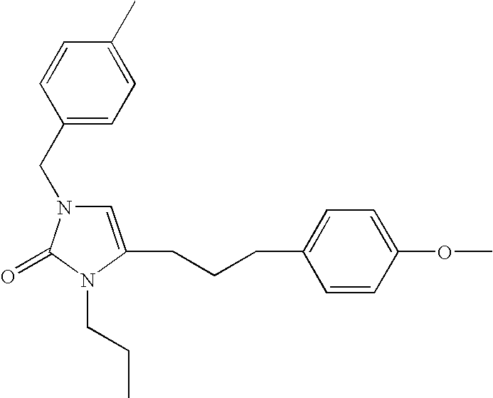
C1(CN2C=C(CCCC3=CC=C(OC)C=C3)N(CCC)C2=O)=CC=C(C)C=C1
